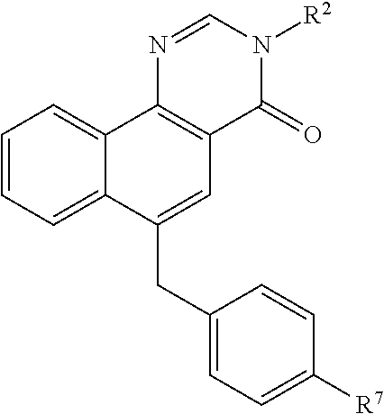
C1=CC=C2C(=C1)C1=C(C=C2CC2=CC=C([R7])C=C2)C(=O)N([R2])C=N1
